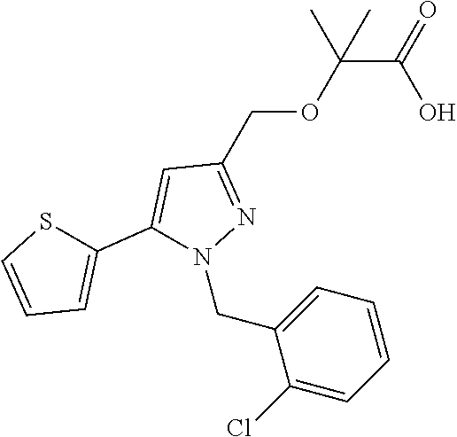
C(C(OCC1=NN(CC2=CC=CC=C2Cl)C(C2=CC=CS2)=C1)(C)C)(=O)O
